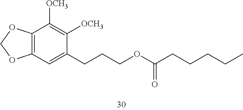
C12=C(OCO1)C([OCH3])=C([OCH3])C(CCCOC(=O)CCCCC)=C2
